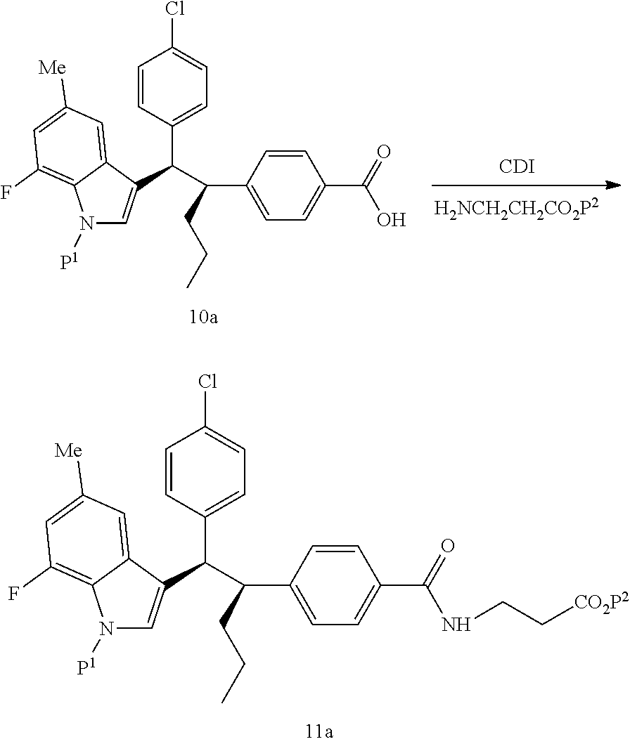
[CDI].C1=CC(C(C2=CN([P1])C3=C(F)C=C([Me])C=C32)C(C2=CC=C(C(O)=O)C=C2)CCC)=CC=C1Cl.C1=CC(C(C2=CN([P1])C3=C(F)C=C([Me])C=C32)C(C2=CC=C(C(NCC[CO2P2])=O)C=C2)CCC)=CC=C1Cl
